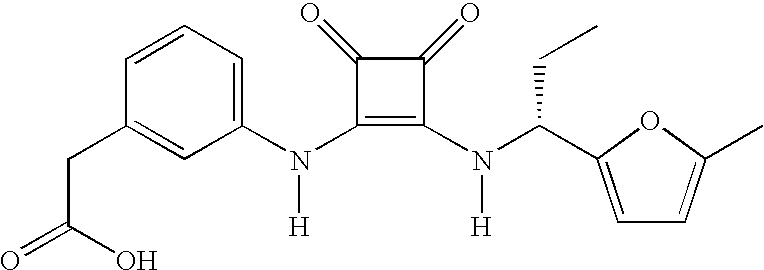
N(C1=C(N(C(CC)C2=CC=C(C)O2)[H])C(=O)C1=O)(C1=CC=CC(CC(=O)O)=C1)[H]
